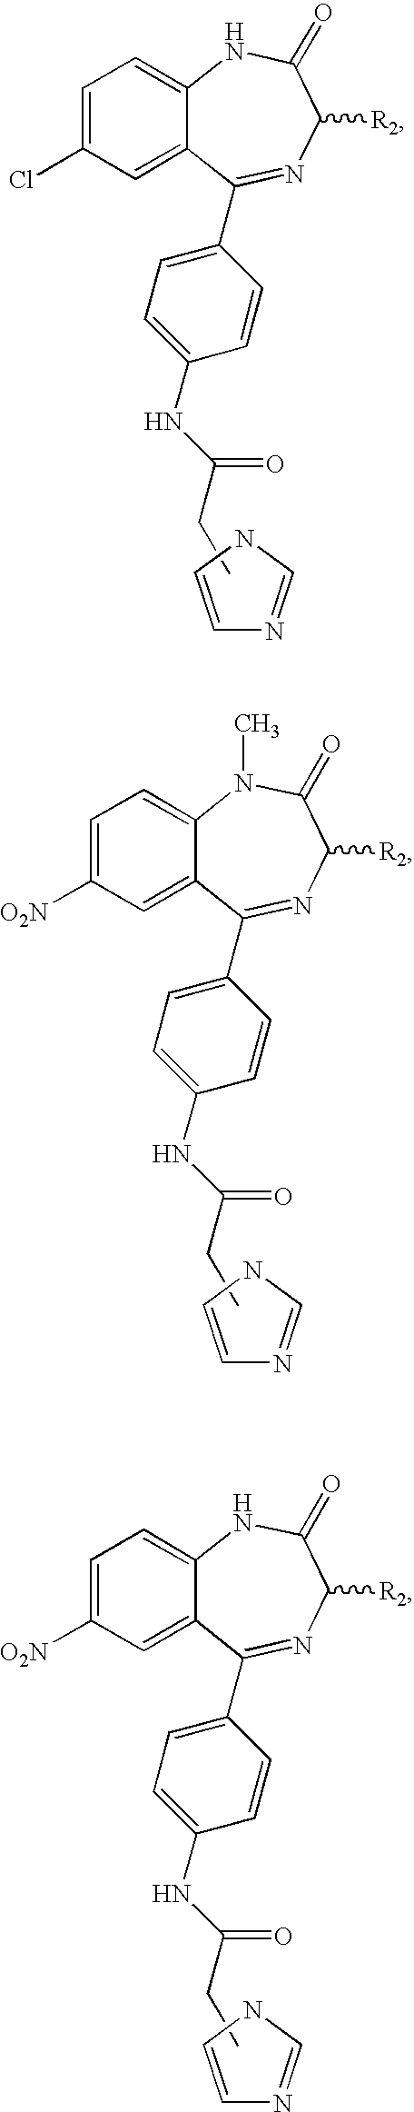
C1=CNC=N1.C1=C(Cl)C=C2C(=C1)NC(=O)C([R2])N=C2C1=CC=C(NC(=O)CC)C=C1.C1=CNC=N1.C1=C([O2N])C=C2C(=C1)N(C)C(=O)C([R2])N=C2C1=CC=C(NC(=O)CC)C=C1.C1=CNC=N1.C1=C([O2N])C=C2C(=C1)NC(=O)C([R2])N=C2C1=CC=C(NC(=O)CC)C=C1
